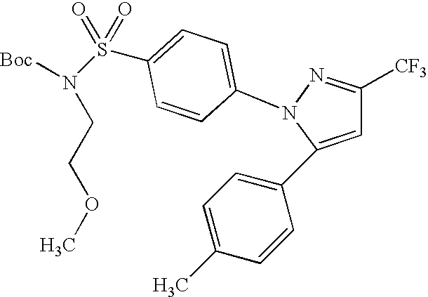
C1(C2=CC=C(C)C=C2)=CC([CF3])=NN1C1=CC=C(S(N(CCOC)[Boc])(=O)=O)C=C1
